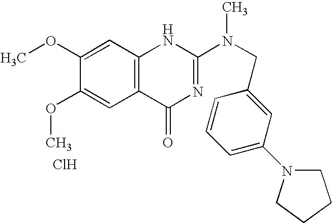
C1(OC)=CC2=C(C=C1OC)C(=O)N=C(N(CC1=CC(N3CCCC3)=CC=C1)C)N2.Cl
